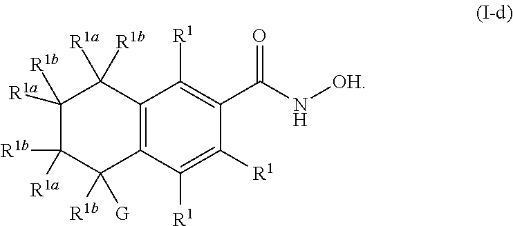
C12=C(C([R1])=C([R1])C(C(N[OH])=O)=C1[R1])C([R1b])([G])C([R1b])([R1a])C([R1b])([R1a])C2([R1b])[R1a]
